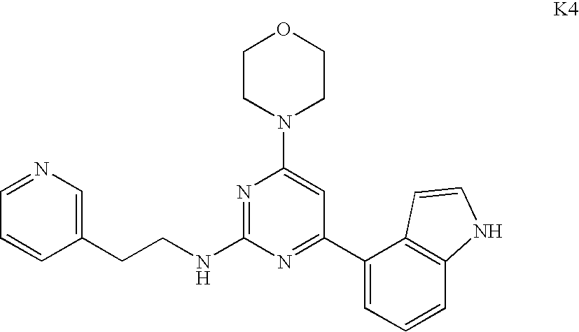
C1CN(C2=CC(C3=CC=CC4=C3C=CN4)=NC(NCCC3=CN=CC=C3)=N2)CCO1
